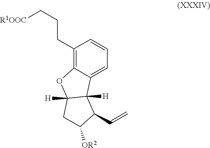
C1(CCC[R1OOC])=C2C(=CC=C1)C1([H])C([H])(O2)CC([OR2])C1C=C
